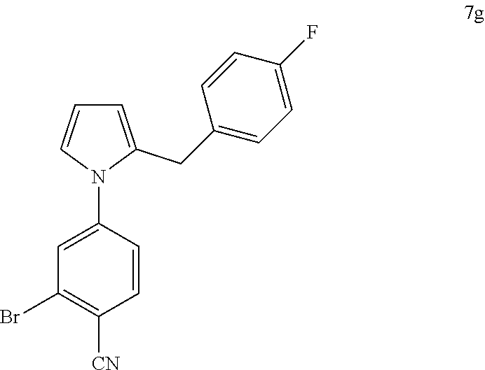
C1=C(N2C=CC=C2CC2=CC=C(F)C=C2)C=CC([CN])=C1Br
